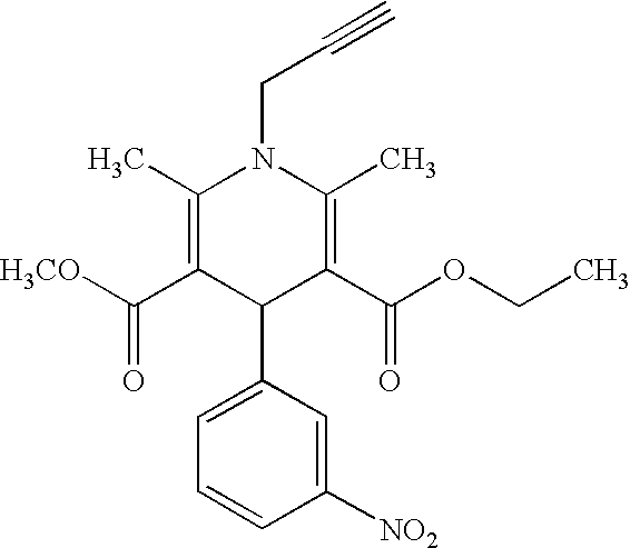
C1(C)=C(C(=O)[H3CO])C(C2=CC=CC([NO2])=C2)C(C(OCC)=O)=C(C)N1CC#C
